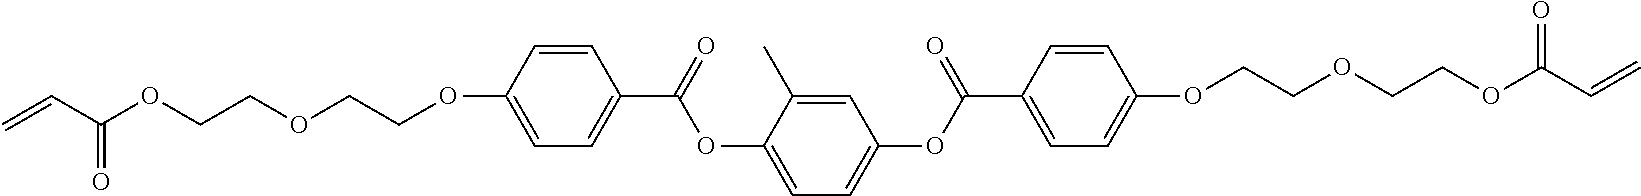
C1=C(OCCOCCOC(C=C)=O)C=CC(C(=O)OC2=CC=C(OC(C3=CC=C(OCCOCCOC(C=C)=O)C=C3)=O)C=C2C)=C1
